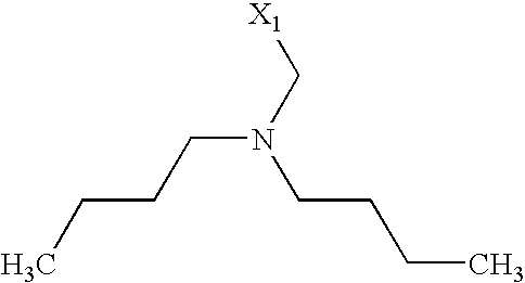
CCCCN(C[X1])CCCC
